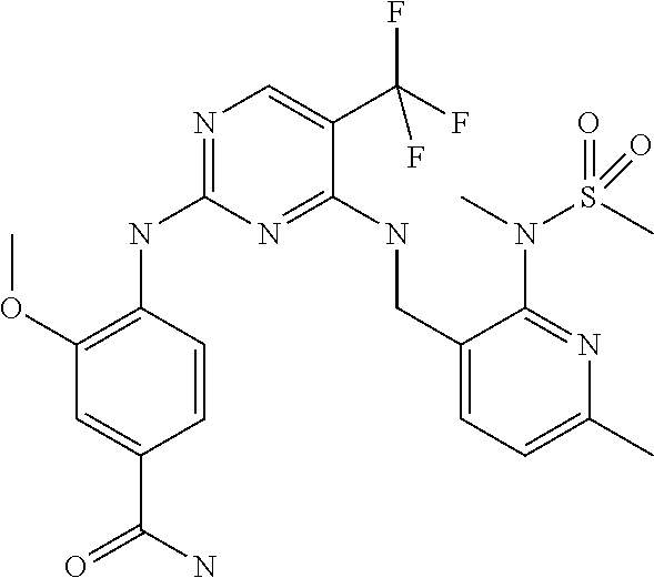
C1(OC)=C(NC2=NC=C(C(F)(F)F)C(NCC3=CC=C(C)N=C3N(S(=O)(C)=O)C)=N2)C=CC(C(=O)N)=C1
